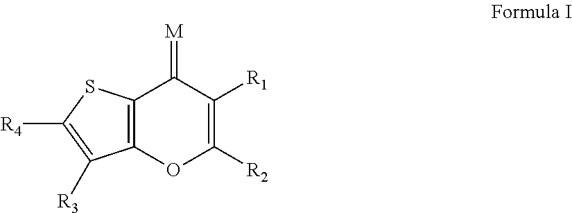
C12=C(OC([R2])=C([R1])C1=[M])C([R3])=C([R4])S2
